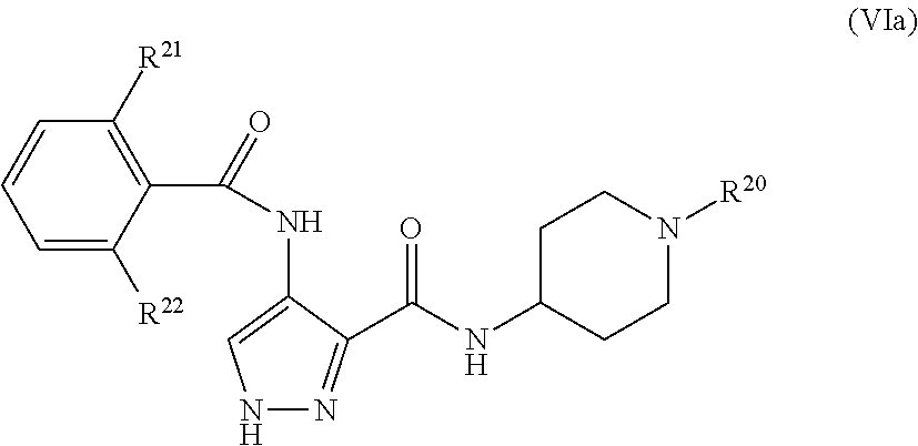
N1N=C(C(NC2CCN([R20])CC2)=O)C(NC(=O)C2=C([R21])C=CC=C2[R22])=C1
